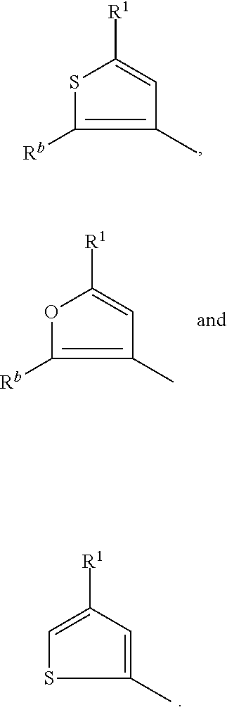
C1(C)=C([Rb])SC([R1])=C1.C1(C)=C([Rb])OC([R1])=C1.C1(C)=CC([R1])=CS1
